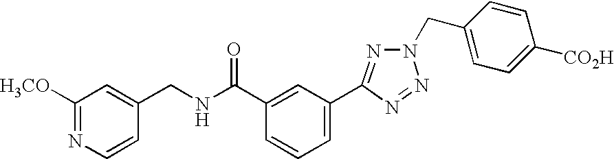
N1=C([H3CO])C=C(CNC(C2=CC(C3=NN(CC4=CC=C([CO2H])C=C4)N=N3)=CC=C2)=O)C=C1
